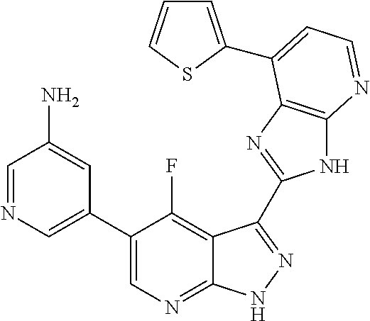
C1=NC=C(C2=CN=C3C(=C2F)C(C2=NC4=C(N2)N=CC=C4C2=CC=CS2)=NN3)C=C1N
